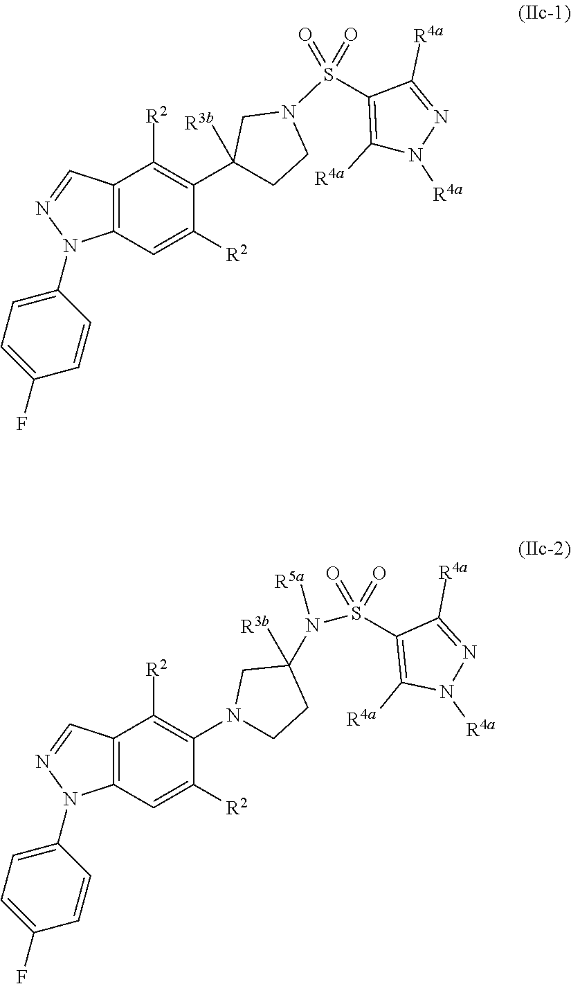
C12=C(C=C([R2])C(C3([R3b])CCN(S(C4=C([R4a])N([R4a])N=C4[R4a])(=O)=O)C3)=C1[R2])N(C1=CC=C(F)C=C1)N=C2.C12=C(C=C([R2])C(N3CCC(N(S(C4=C([R4a])N([R4a])N=C4[R4a])(=O)=O)[R5a])([R3b])C3)=C1[R2])N(C1=CC=C(F)C=C1)N=C2
